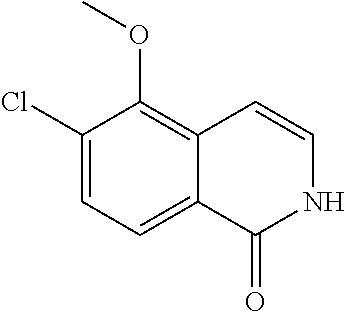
C1(Cl)=CC=C2C(=C1OC)C=CNC2=O
